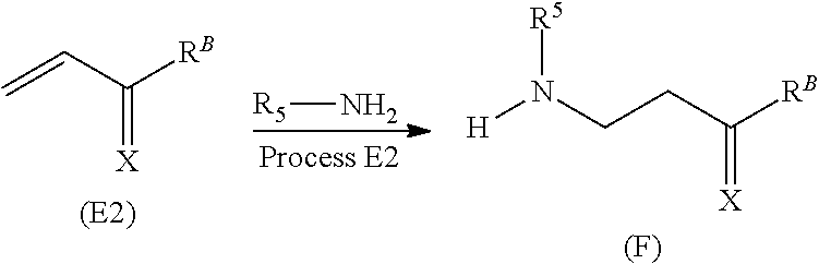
[R5]N.C(C([RB])=[X])=C.C(C([RB])=[X])CN([H])[R5].[(F)]
